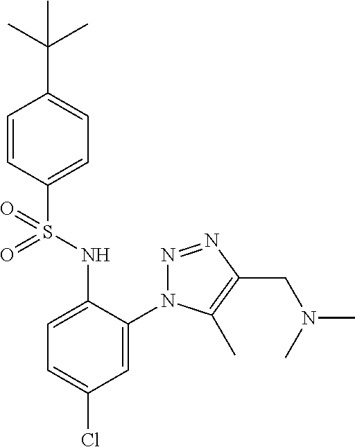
C1=CC(S(NC2=CC=C(Cl)C=C2N2N=NC(CN(C)C)=C2C)(=O)=O)=CC=C1C(C)(C)C
